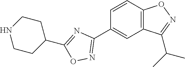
C1=CC2=C(C=C1C1=NOC(C3CCNCC3)=N1)C(C(C)C)=NO2
